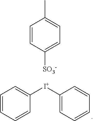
C1=CC([SO3-])=CC=C1C.[I+](C1=CC=CC=C1)C1=CC=CC=C1
